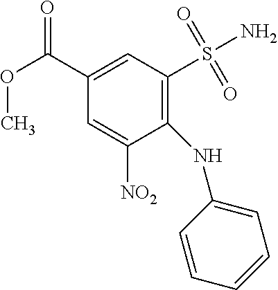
C1(NC2=CC=CC=C2)=C(S(N)(=O)=O)C=C(C(OC)=O)C=C1[NO2]
